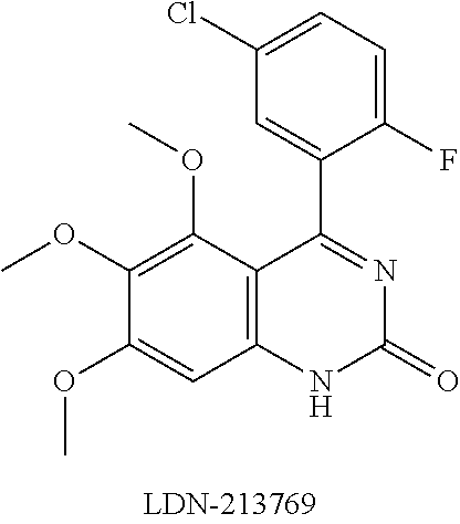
C12=C(C(OC)=C(OC)C(OC)=C1)C(C1=CC(Cl)=CC=C1F)=NC(=O)N2
